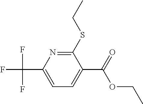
C1=C(C(F)(F)F)N=C(SCC)C(C(=O)OCC)=C1
